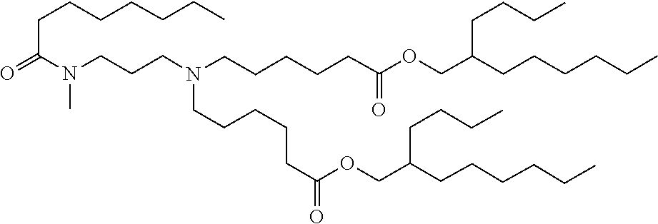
C(CCCC)CC(COC(CCCCCN(CCCCCC(=O)OCC(CCCCCC)CCCC)CCCN(C)C(=O)CCCCCCC)=O)CCCC
